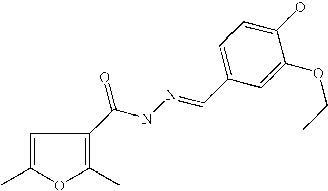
C1=C(OCC)C(O)=CC=C1C=NNC(C1=C(C)OC(C)=C1)=O
